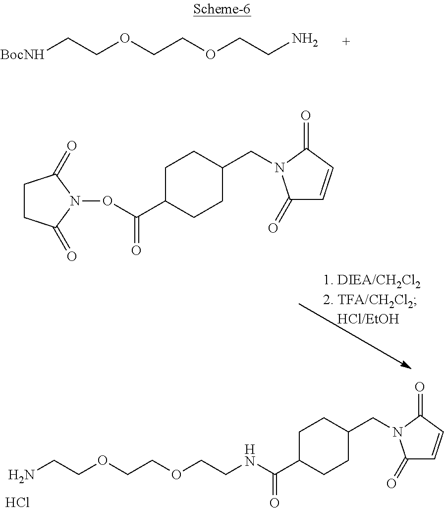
C1C(C(=O)NCCOCCOCCN)CCC(CN2C(=O)C=CC2=O)C1.Cl.[BocNH]CCOCCOCCN.C1C(C(ON2C(=O)CCC2=O)=O)CCC(CN2C(=O)C=CC2=O)C1
